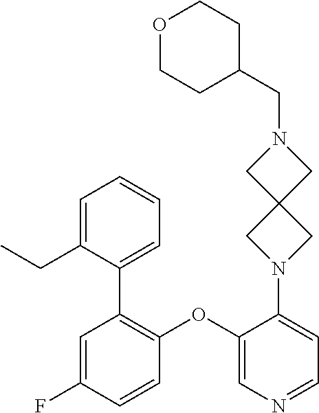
C1(OC2=C(C3=CC=CC=C3CC)C=C(F)C=C2)=CN=CC=C1N1CC2(C1)CN(CC1CCOCC1)C2
